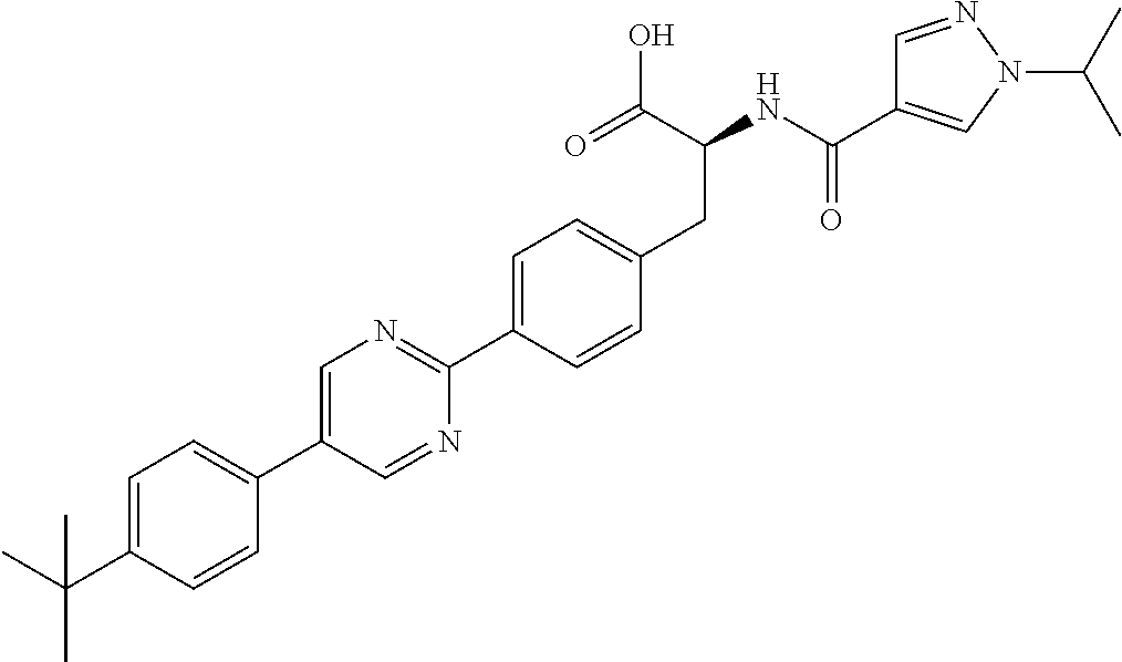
CC(C1=CC=C(C2=CN=C(C3=CC=C(CC(C(O)=O)NC(=O)C4=CN(C(C)C)N=C4)C=C3)N=C2)C=C1)(C)C
